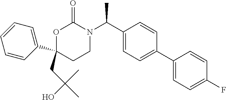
C1(C2=CC=CC=C2)(CC(C)(C)O)CCN(C(C2=CC=C(C3=CC=C(F)C=C3)C=C2)C)C(=O)O1
